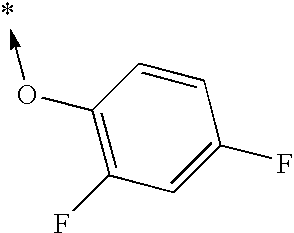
C1=CC(O->C)=C(F)C=C1F
